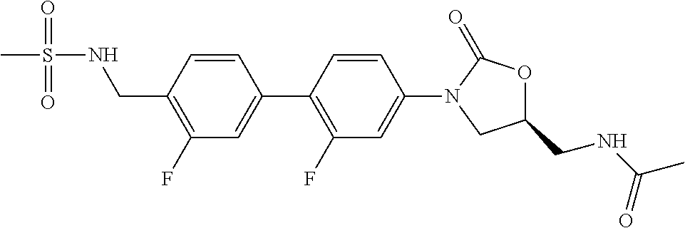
C(C1=C(F)C=C(C2=C(F)C=C(N3C(=O)OC(CNC(C)=O)C3)C=C2)C=C1)NS(C)(=O)=O
